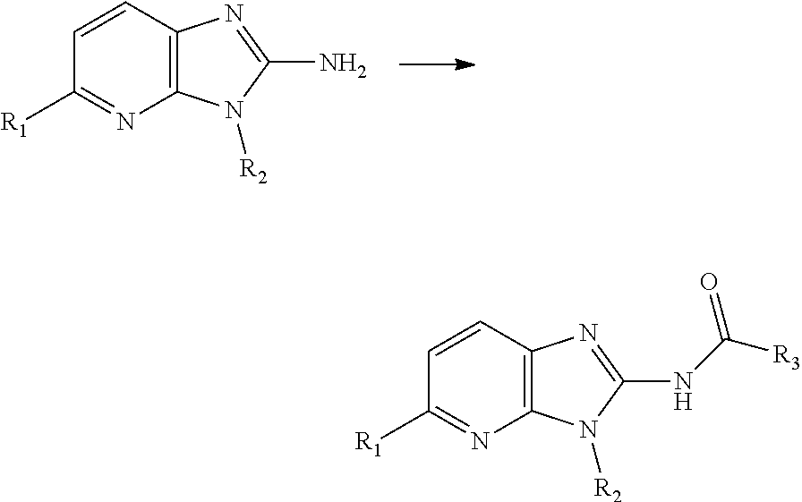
C12=C(C=CC([R1])=N1)N=C(N)N2[R2].C12=C(C=CC([R1])=N1)N=C(NC([R3])=O)N2[R2]
